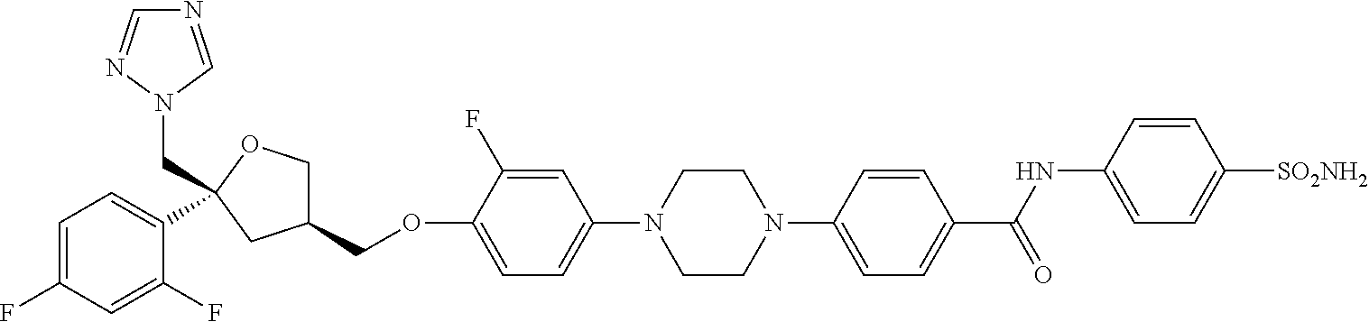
C1=C(F)C=C(F)C(C2(CN3C=NC=N3)OCC(COC3=CC=C(N4CCN(C5=CC=C(C(NC6=CC=C([SO2NH2])C=C6)=O)C=C5)CC4)C=C3F)C2)=C1
